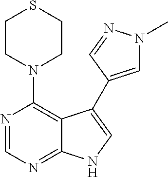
C12=NC=NC(N3CCSCC3)=C1C(C1=CN(C)N=C1)=CN2
